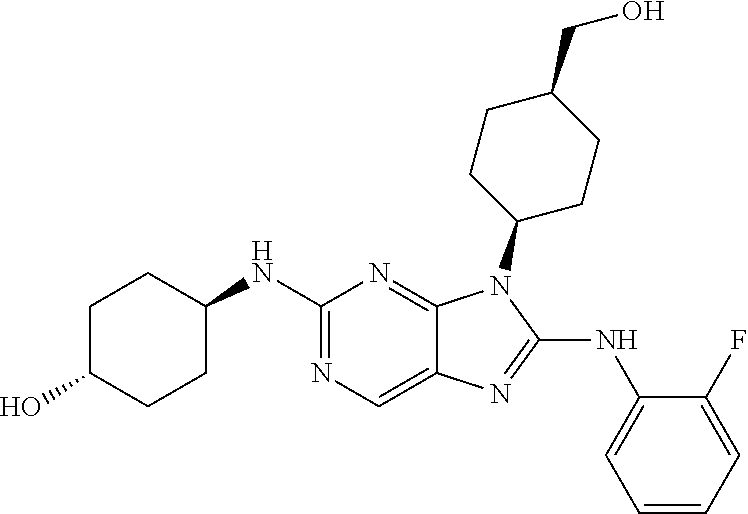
N1=C(NC2CCC(O)CC2)N=C2C(=C1)N=C(NC1=CC=CC=C1F)N2C1CCC(CO)CC1
